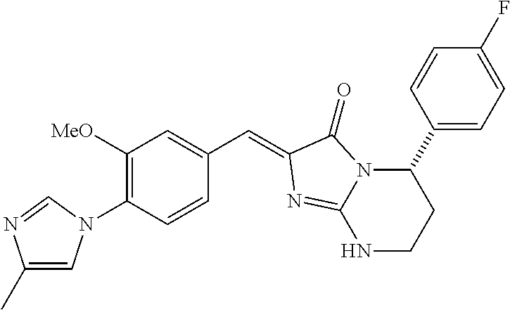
C1([MeO])=C(N2C=C(C)N=C2)C=CC(C=C2C(=O)N3C(C4=CC=C(F)C=C4)CCNC3=N2)=C1
